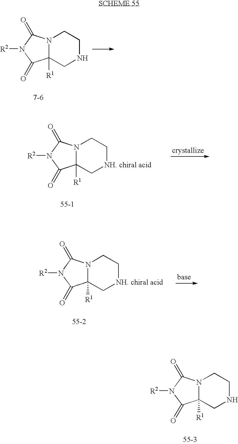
N12C([R1])(CNCC1)C(=O)N([R2])C2=O.N12C([R1])(C[NH. chiral acid]CC1)C(=O)N([R2])C2=O.N12C([R1])(C[NH. chiral acid]CC1)C(=O)N([R2])C2=O.N12C([R1])(CNCC1)C(=O)N([R2])C2=O
